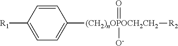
C1=C([R1])C=CC([(CH2)nOPOCH2CH2]([R2])(=O)[O-])=C1
